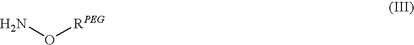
NO[RPEG]
